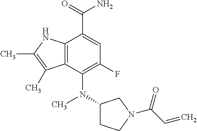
CN(C1=C(F)C=C(C(=O)N)C2=C1C(C)=C(C)N2)C1CCN(C(C=C)=O)C1
